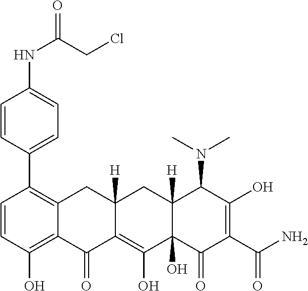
C1=CC(O)=C2C(=C1C1=CC=C(NC(CCl)=O)C=C1)CC1([H])C(=C(O)C3(O)C([H])(C1)C(N(C)C)C(O)=C(C(N)=O)C3=O)C2=O
